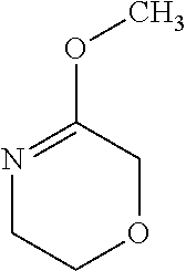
N1=C(OC)COCC1
